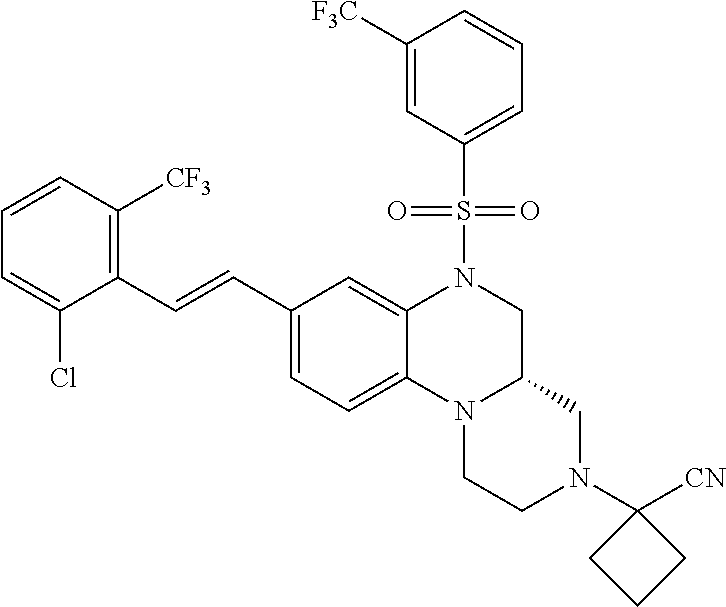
C(C1=CC=C2C(=C1)N(S(=O)(=O)C1=CC=CC([F3C])=C1)CC1N2CCN(C2([CN])CCC2)C1)=CC1=C([CF3])C=CC=C1Cl
